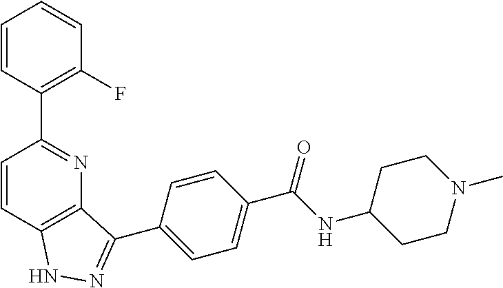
C1=CC(C2=NC3=C(C=C2)NN=C3C2=CC=C(C(NC3CCN(C)CC3)=O)C=C2)=C(F)C=C1
